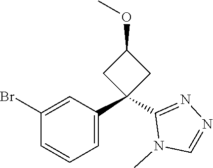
C1(Br)=CC(C2(C3=NN=CN3C)CC(OC)C2)=CC=C1
